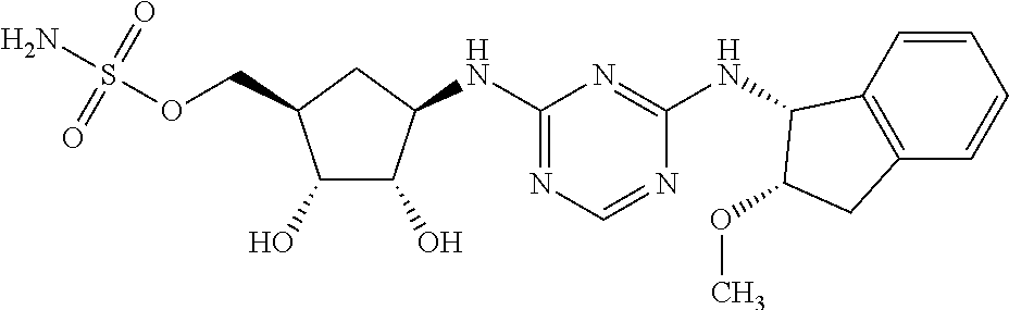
C1(O)C(O)C(NC2=NC=NC(NC3C4=C(C=CC=C4)CC3OC)=N2)CC1COS(N)(=O)=O
